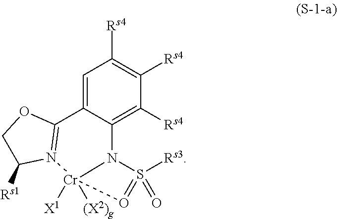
C1=C2C(=C([Rs4])C([Rs4])=C1[Rs4])N1S([Rs3])(=O)=O[Cr]1([X1])([(X2)g])N1=C2OCC1[Rs1]
